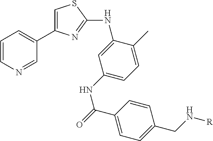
C1=CN=CC(C2=CSC(NC3=CC(NC(=O)C4=CC=C(CN[R])C=C4)=CC=C3C)=N2)=C1
